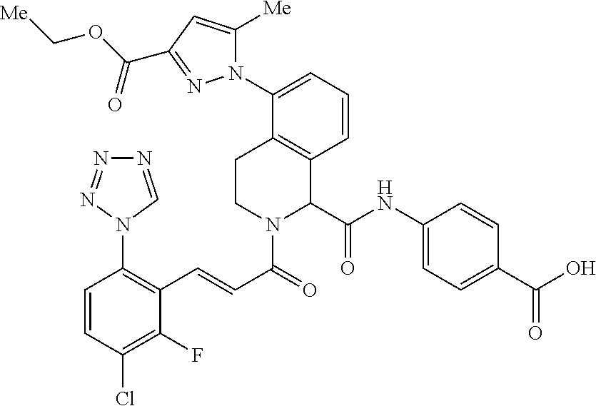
C1(NC(=O)C2C3=C(CCN2C(=O)C=CC2=C(N4N=NN=C4)C=CC(Cl)=C2F)C(N2C([Me])=CC(C(OC[Me])=O)=N2)=CC=C3)=CC=C(C(O)=O)C=C1
